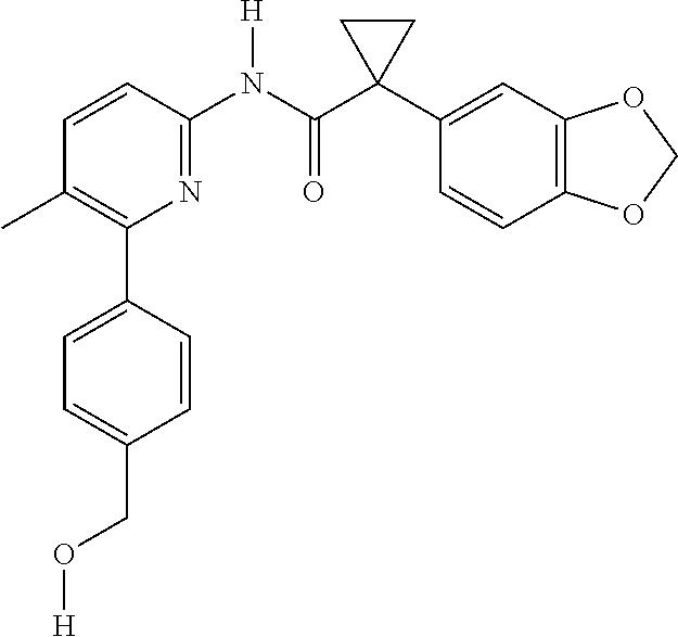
C1=CC(N(C(C2(C3=CC4=C(C=C3)OCO4)CC2)=O)[H])=NC(C2=CC=C(CO[H])C=C2)=C1C
